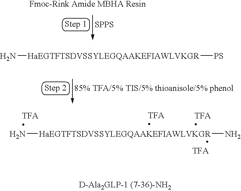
[85% TFA/5% TIS/5% thioanisole/5% phenol].N[HaEGTFTSDVSSYLEGQAAKEFIAWLVKGR][PS].[SPPS].N[HaEGTFTSDVSSYLEGQAAKEFIAWLVKGR]N
